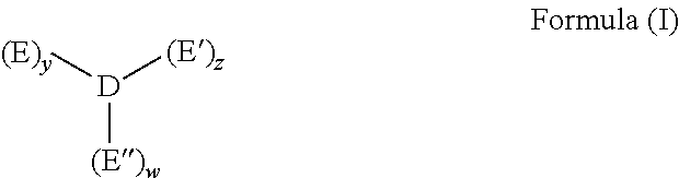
[(E)y][D]([(E)z])[(E)w]
